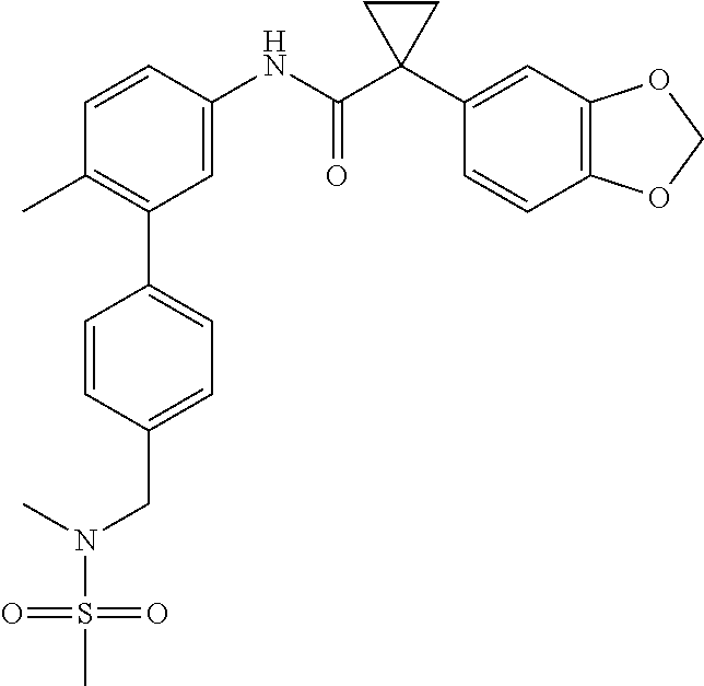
C1=C(NC(C2(C3=CC4=C(C=C3)OCO4)CC2)=O)C=CC(C)=C1C1=CC=C(CN(S(=O)(=O)C)C)C=C1
